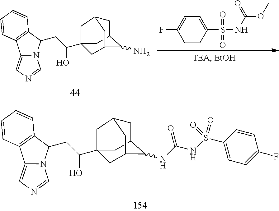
C12=CN=CN1C(CC(O)C13CC4CC(C(NC(NS(C5=CC=C(F)C=C5)(=O)=O)=O)C(C1)C4)C3)C1=C2C=CC=C1.C1=CC(S(NC(OC)=O)(=O)=O)=CC=C1F.C12=CN=CN1C(CC(O)C13CC4CC(C(N)C(C1)C4)C3)C1=C2C=CC=C1
